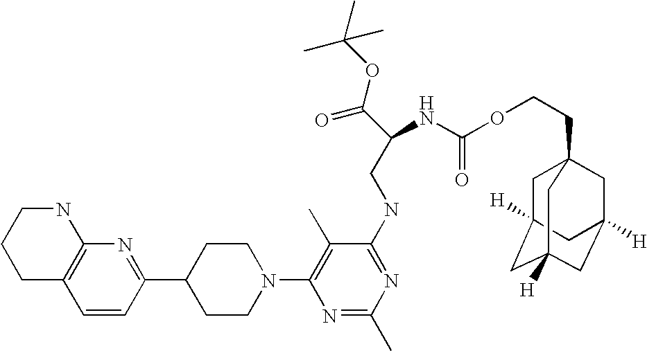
C1=CC(C2CCN(C3=C(C)C(NCC(C(=O)OC(C)(C)C)NC(OCCC45CC6([H])CC([H])(CC([H])(C4)C6)C5)=O)=NC(C)=N3)CC2)=NC2=C1CCCN2
